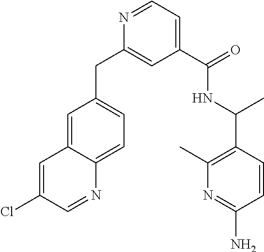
C1=C2C(=CC=C1CC1=CC(C(NC(C3=C(C)N=C(N)C=C3)C)=O)=CC=N1)N=CC(Cl)=C2
